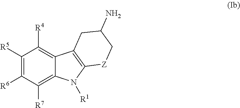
C1([R5])=C([R6])C([R7])=C2C(=C1[R4])C1=C(N2[R1])[Z]CC(N)C1
